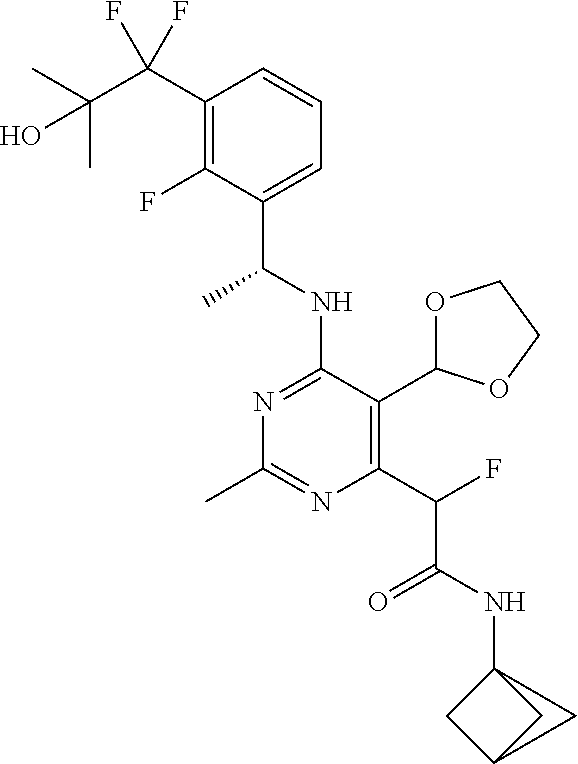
N1=C(NC(C)C2=CC=CC(C(F)(F)C(C)(C)O)=C2F)C(C2OCCO2)=C(C(C(=O)NC23CC(C2)C3)F)N=C1C
